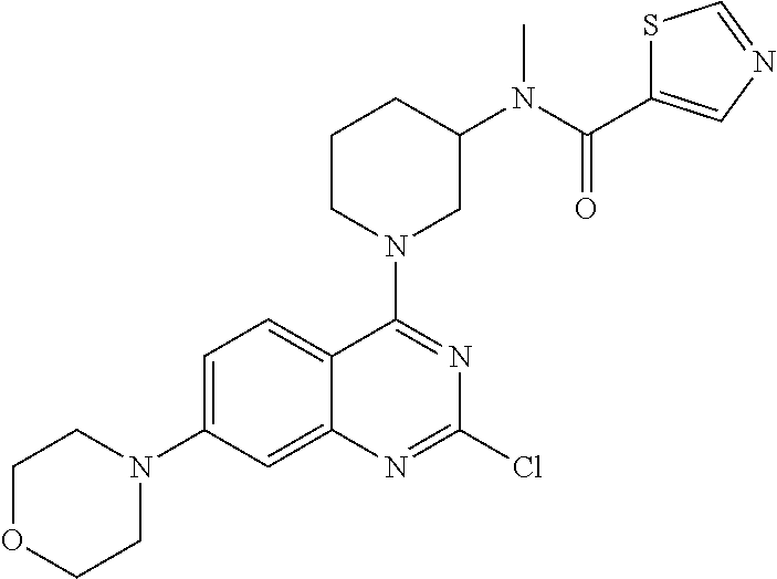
C1OCCN(C2=CC=C3C(=C2)N=C(Cl)N=C3N2CC(N(C(C3=CN=CS3)=O)C)CCC2)C1
